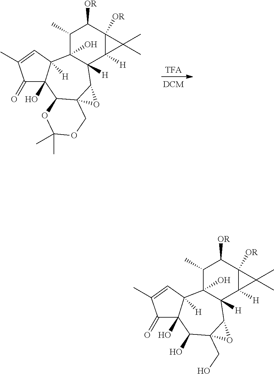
C1(C)C2(O)C([H])(C3([H])C([OR])(C1[OR])C3(C)C)C1C(CO)(C(O)C3(O)C2([H])C=C(C)C3=O)O1.C1(C)C2(O)C([H])(C3([H])C([OR])(C1[OR])C3(C)C)C1C3(C(C4(O)C2([H])C=C(C)C4=O)OC(C)(C)OC3)O1
